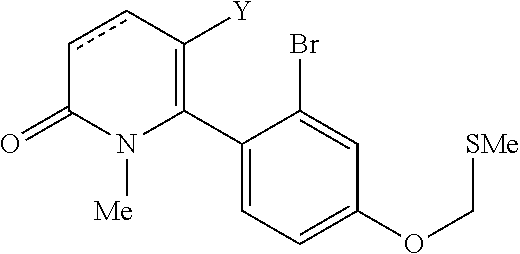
C1(C2=C([Y])ccC(=O)N2[Me])=CC=C(OC[SMe])C=C1Br
